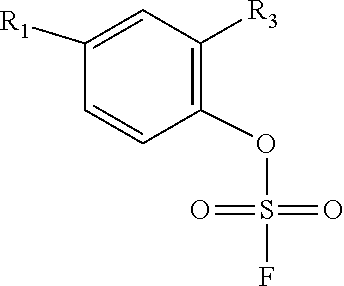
C1=CC(OS(F)(=O)=O)=C([R3])C=C1[R1]
